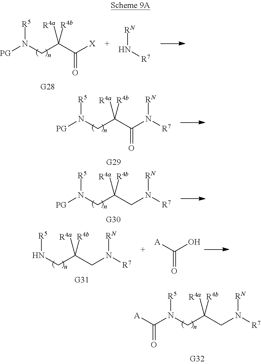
C(C(CN([R7])[RN])([R4a])[R4b])N([R5])C([A])=O.C(C(C([X])=O)([R4a])[R4b])N([R5])[PG].[RN]N[R7].C(C(C(N([R7])[RN])=O)([R4a])[R4b])N([R5])[PG].C(C(CN([R7])[RN])([R4a])[R4b])N([R5])[PG].C(C(CN([R7])[RN])([R4a])[R4b])N[R5].[A]C(O)=O
